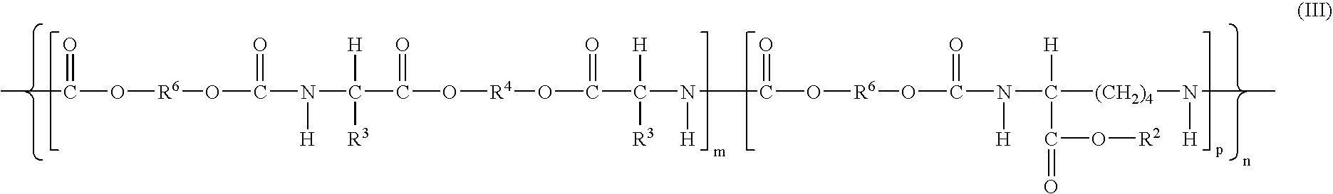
CC(O[R6]OC(N(C(C(O[R4]OC(C(N(C(O[R6]OC(N(C([(CH2)4]N(C)[H])([H])C(=O)O[R2])[H])=O)=O)[H])([R3])[H])=O)=O)([H])[R3])[H])=O)=O
